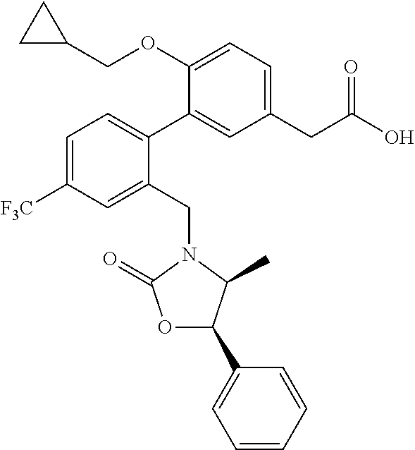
C1=C([F3C])C=C(CN2C(=O)OC(C3=CC=CC=C3)C2C)C(C2=CC(CC(O)=O)=CC=C2OCC2CC2)=C1
